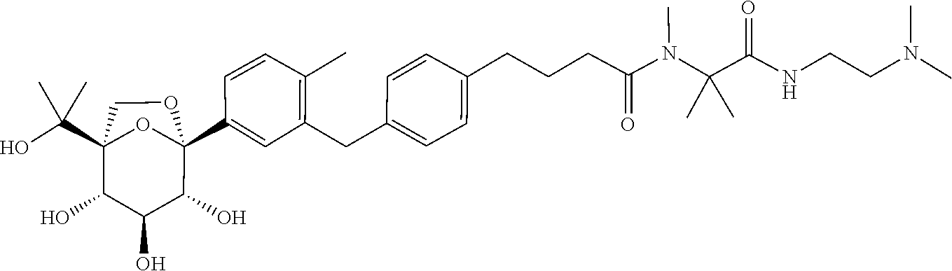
CN(C)CCNC(C(N(C)C(CCCC1=CC=C(CC2=C(C)C=CC(C34C(O)C(O)C(O)C(C(O)(C)C)(O3)CO4)=C2)C=C1)=O)(C)C)=O
